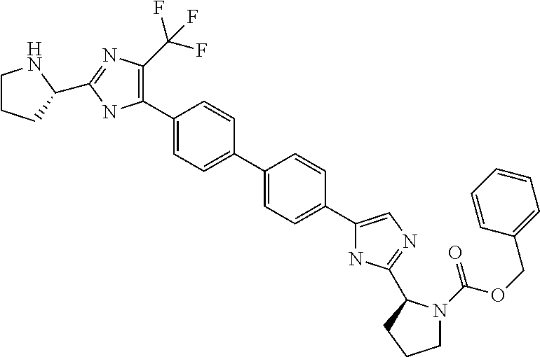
C1(C2=C(C(F)(F)F)N=C(C3CCCN3)N2)=CC=C(C2=CC=C(C3=CN=C(C4N(C(OCC5=CC=CC=C5)=O)CCC4)N3)C=C2)C=C1
